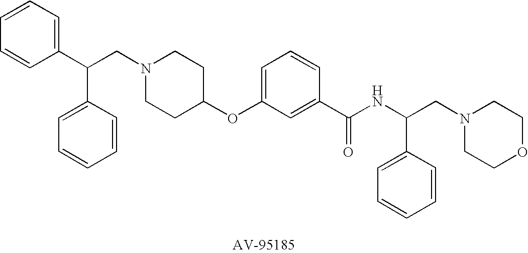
C1(C(C2=CC=CC=C2)CN2CCC(OC3=CC=CC(C(NC(CN4CCOCC4)C4=CC=CC=C4)=O)=C3)CC2)=CC=CC=C1
